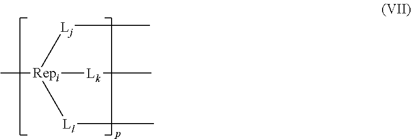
C[Repi]([Lj]C)([Lk]C)[Ll]C
